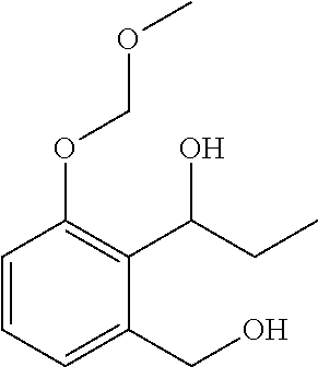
C1=CC=C(CO)C(C(CC)O)=C1OCOC
